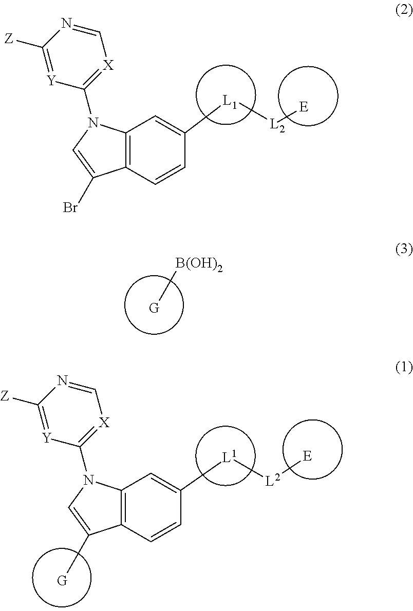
C12=C(C=CC([L1][L2][E])=C1)C(Br)=CN2C1=[X]C=NC([Z])=[Y]1.[G][B(OH)2].C12=C(C=CC([L1][L2][E])=C1)C([G])=CN2C1=[X]C=NC([Z])=[Y]1
